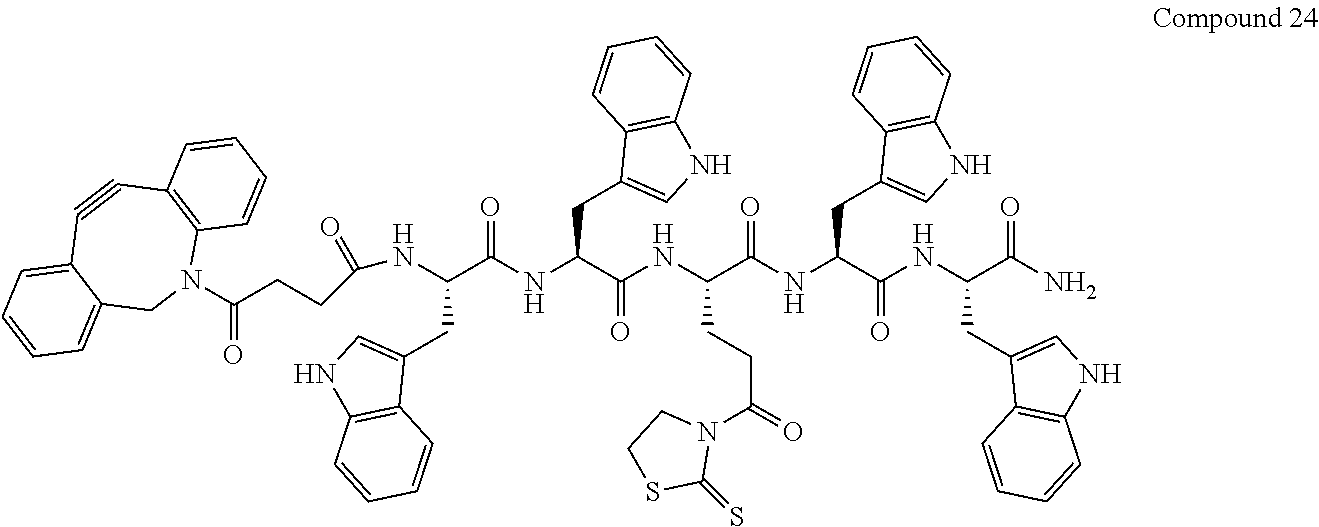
N1(C(CCC(NC(C(NC(C(NC(C(NC(C(NC(C(N)=O)CC2=CNC3=C2C=CC=C3)=O)CC2=CNC3=C2C=CC=C3)=O)CCC(=O)N2CCSC2=S)=O)CC2=CNC3=C2C=CC=C3)=O)CC2=CNC3=C2C=CC=C3)=O)=O)C2=C(C#CC3=CC=CC=C3C1)C=CC=C2
